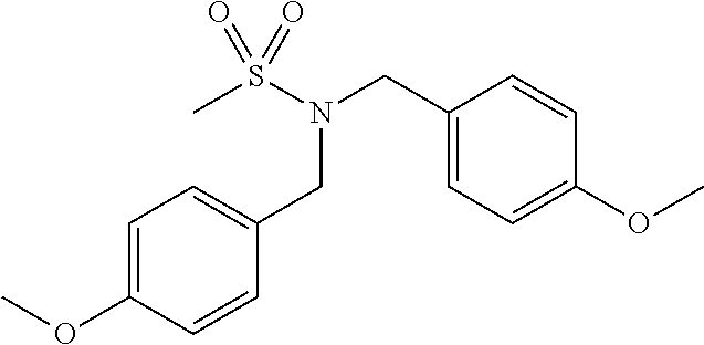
C1=C(OC)C=CC(CN(CC2=CC=C(OC)C=C2)S(C)(=O)=O)=C1
